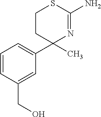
C1CC(C)(C2=CC=CC(CO)=C2)N=C(N)S1
